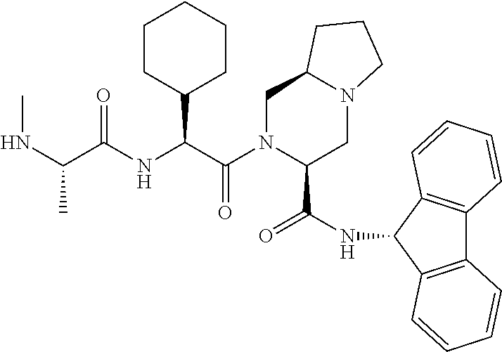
C1CC(C(C(N2C(C(NC3C4=C(C5=C3C=CC=C5)C=CC=C4)=O)CN3C(C2)CCC3)=O)NC(C(NC)C)=O)CCC1
